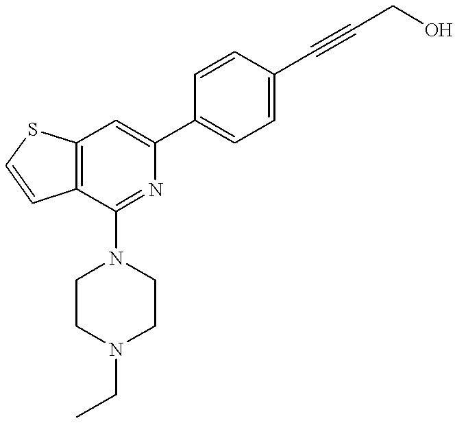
C12=C(C=C(C3=CC=C(C#CCO)C=C3)N=C1N1CCN(CC)CC1)SC=C2
